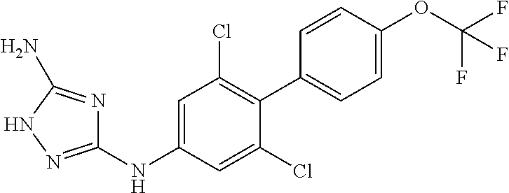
C1(NC2=CC(Cl)=C(C3=CC=C(OC(F)(F)F)C=C3)C(Cl)=C2)=NNC(N)=N1
